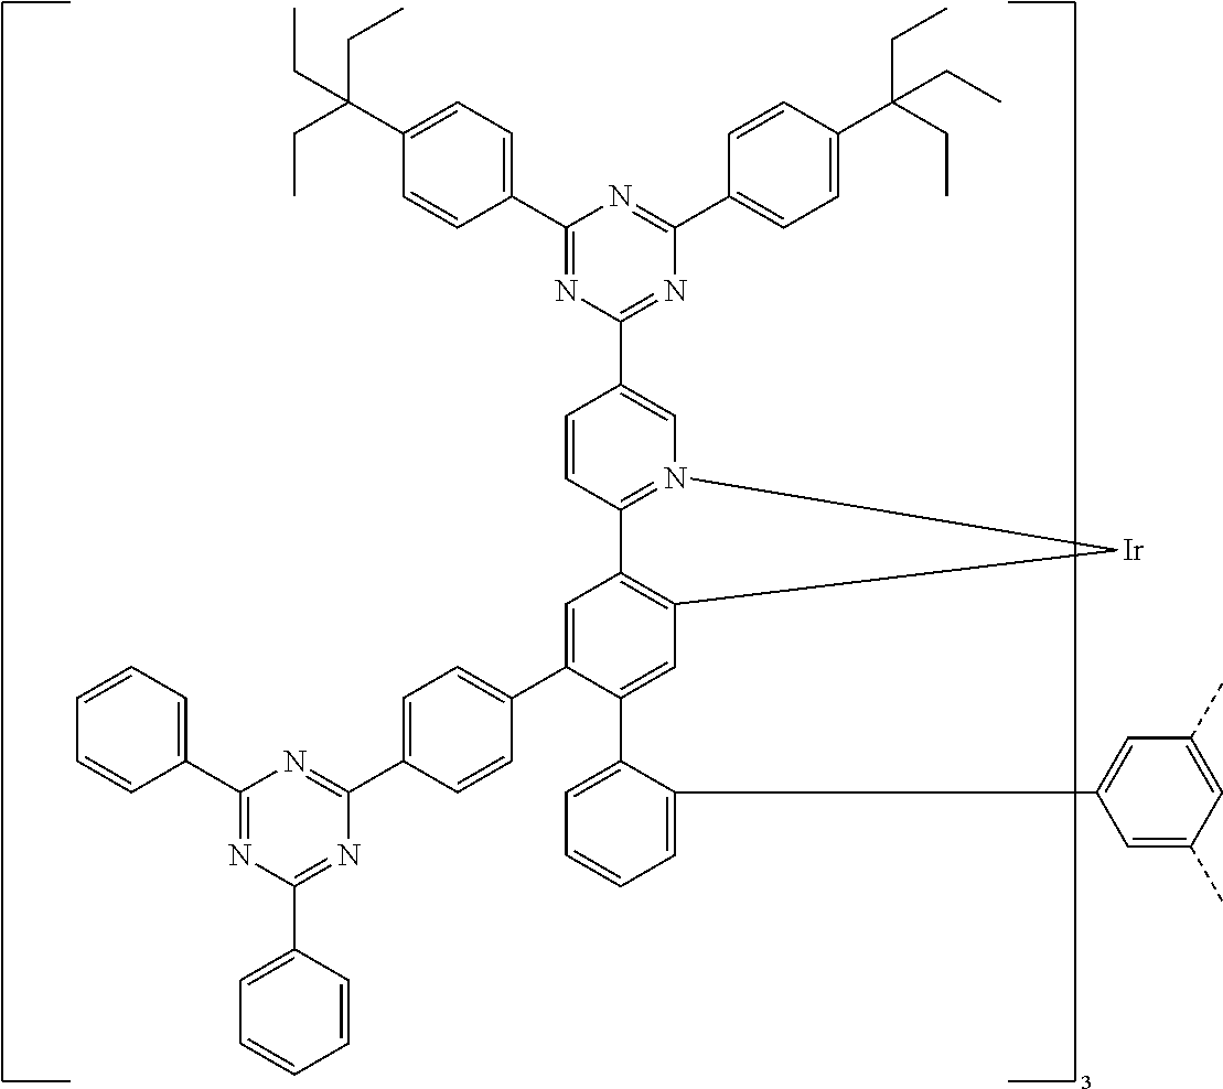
C1(C2=CC3=C(C=C2C2=CC=CC=C2C2=CC(C)=CC(C)=C2)[Ir]N2=C3C=CC(C3=NC(C4=CC=C(C(CC)(CC)CC)C=C4)=NC(C4=CC=C(C(CC)(CC)CC)C=C4)=N3)=C2)=CC=C(C2=NC(C3=CC=CC=C3)=NC(C3=CC=CC=C3)=N2)C=C1
